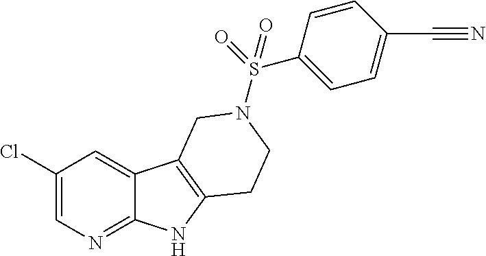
C1(Cl)=CN=C2C(=C1)C1=C(N2)CCN(S(C2=CC=C(C#N)C=C2)(=O)=O)C1
